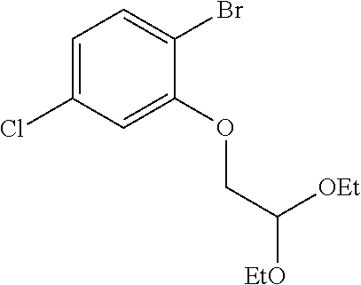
C1=C(Cl)C=C(OCC([EtO])[OEt])C(Br)=C1
